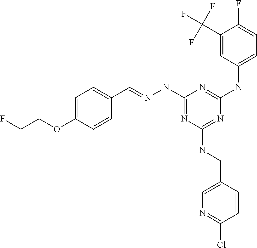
FCCOC1=CC=C(C=NNC2=NC(NCC3=CN=C(Cl)C=C3)=NC(NC3=CC=C(F)C(C(F)(F)F)=C3)=N2)C=C1
